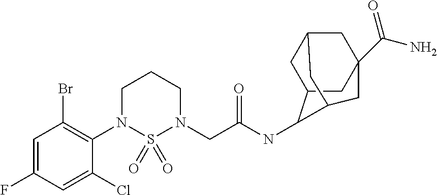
C1=C(F)C=C(Cl)C(N2S(=O)(=O)N(CC(NC3C4CC5CC(C(=O)N)(CC3C5)C4)=O)CCC2)=C1Br
